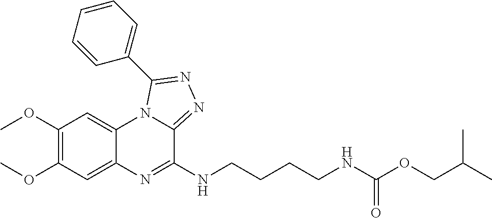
C1(OC)=C(OC)C=C2C(=C1)N1C(=NN=C1C1=CC=CC=C1)C(NCCCCNC(OCC(C)C)=O)=N2
